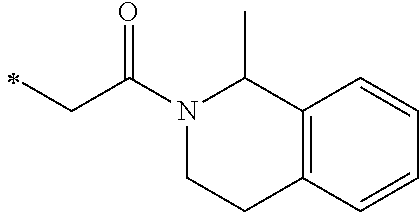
N1(C(CC)=O)CCC2=C(C1C)C=CC=C2
